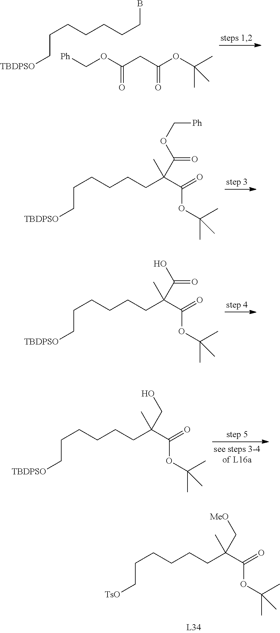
C(C[TBDPSO])CCCCCB.[Ph]COC(CC(OC(C)(C)C)=O)=O.C(C[TBDPSO])CCCCC(C(=O)OC(C)(C)C)(C)C(OC[Ph])=O.C(C[TBDPSO])CCCCC(C(=O)OC(C)(C)C)(C)C(O)=O.C(C[TBDPSO])CCCCC(C(=O)OC(C)(C)C)(C)CO.C(C[TsO])CCCCC(C(=O)OC(C)(C)C)(C)C[MeO]
